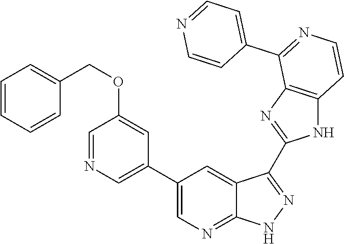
C1=NC=C(C2=CN=C3C(=C2)C(C2=NC4=C(N2)C=CN=C4C2=CC=NC=C2)=N[N H]3)C=C1OCC1=CC=CC=C1
